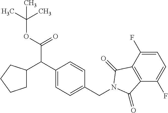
C1=C(F)C2=C(C(F)=C1)C(=O)N(CC1=CC=C(C(C(OC(C)(C)C)=O)C3CCCC3)C=C1)C2=O
